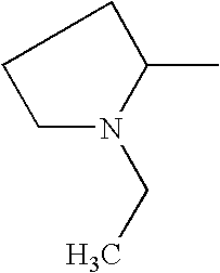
C1CN(CC)C(C)C1
